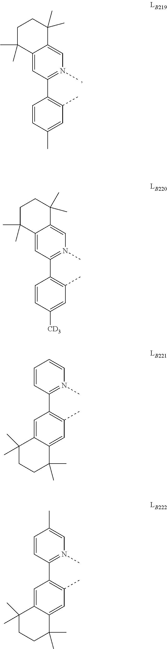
C1=CC(C)=CC(C)=C1C1=N(C)C=C2C(=C1)C(C)(C)CCC2(C)C.C1=CC([CD3])=CC(C)=C1C1=N(C)C=C2C(=C1)C(C)(C)CCC2(C)C.C1=CC=CN(C)=C1C1=C(C)C=C2C(=C1)C(C)(C)CCC2(C)C.C1=CC(C)=CN(C)=C1C1=C(C)C=C2C(=C1)C(C)(C)CCC2(C)C
